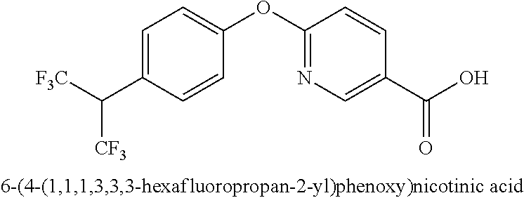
C1=C(C([CF3])[F3C])C=CC(OC2=NC=C(C(O)=O)C=C2)=C1
